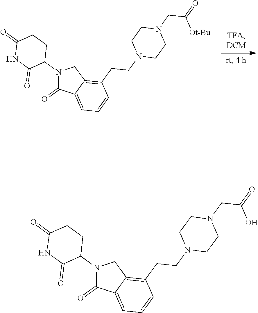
C1=CC=C2C(=C1CCN1CCN(CC(=O)[Ot-Bu])CC1)CN(C1C(=O)NC(=O)CC1)C2=O.C1=CC=C2C(=C1CCN1CCN(CC(=O)O)CC1)CN(C1C(=O)NC(=O)CC1)C2=O
